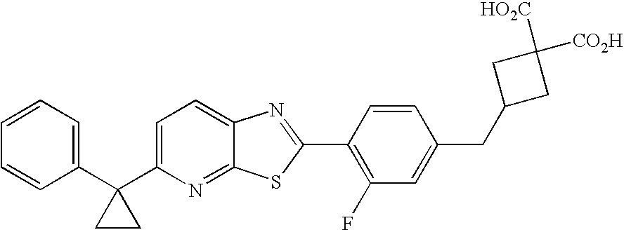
C1=CC=C(C2(C3=CC=C4C(=N3)SC(C3=C(F)C=C(CC5CC([HO2C])([CO2H])C5)C=C3)=N4)CC2)C=C1
